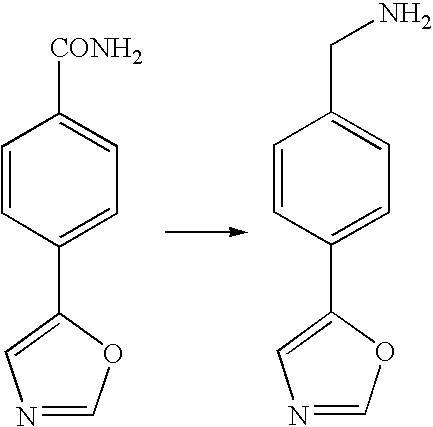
C1=CC(C2=CN=CO2)=CC=C1[CONH2].C1=CC(C2=CN=CO2)=CC=C1CN
